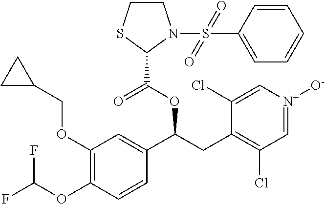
C1(OCC2CC2)=C(OC(F)F)C=CC(C(CC2=C(Cl)C=[N+]([O-])C=C2Cl)OC(=O)C2N(S(C3=CC=CC=C3)(=O)=O)CCS2)=C1
